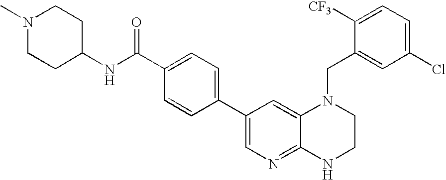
N(C(C1=CC=C(C2=CN=C3C(=C2)N(CC2=CC(Cl)=CC=C2[CF3])CCN3)C=C1)=O)C1CCN(C)CC1
